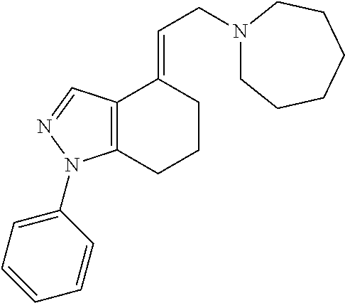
N1(CC=C2CCCC3=C2C=NN3C2=CC=CC=C2)CCCCCC1
